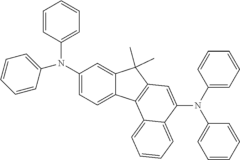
C1=CC(N(C2=CC=CC=C2)C2=CC=C3C(=C2)C(C)(C)C2=C3C3=CC=CC=C3C(N(C3=CC=CC=C3)C3=CC=CC=C3)=C2)=CC=C1
